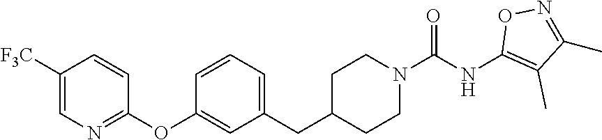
C1([F3C])=CN=C(OC2=CC(CC3CCN(C(NC4=C(C)C(C)=NO4)=O)CC3)=CC=C2)C=C1
